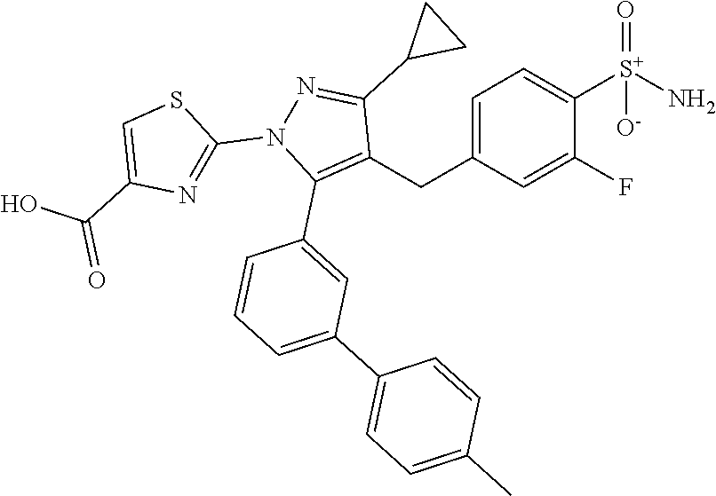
C1=C(F)C([S+](=O)([O-])N)=CC=C1CC1=C(C2=CC(C3=CC=C(C)C=C3)=CC=C2)N(C2=NC(C(=O)O)=CS2)N=C1C1CC1
